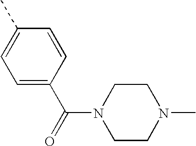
C1=C(C(N2CCN(C)CC2)=O)C=CC(C)=C1
